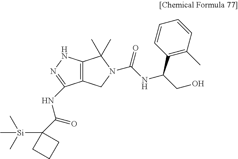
C12=C(NN=C1NC(=O)C1([Si](C)(C)C)CCC1)C(C)(C)N(C(=O)NC(CO)C1=C(C)C=CC=C1)C2
